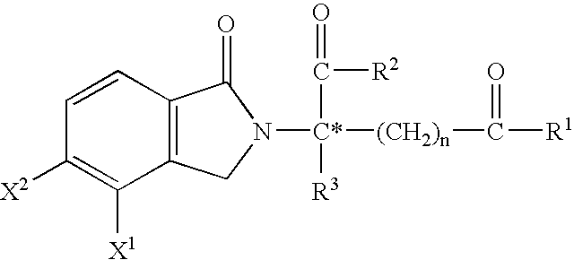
C1=CC2=C(C([X1])=C1[X2])CN([C*]([(CH2)n]C(=O)[R1])(C([R2])=O)[R3])C2=O
